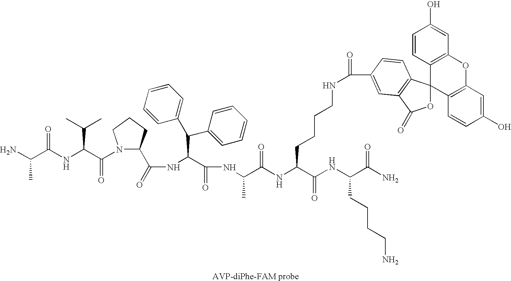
NC(C(NC(C(N1C(C(=O)NC(C(=O)NC(C(NC(C(NC(C(N)=O)CCCCN)=O)CCCCNC(=O)C2=CC3=C(C4(OC3=O)C3=C(OC5=C4C=CC(O)=C5)C=C(O)C=C3)C=C2)=O)C)C(C2=CC=CC=C2)C2=CC=CC=C2)CCC1)=O)C(C)C)=O)C
